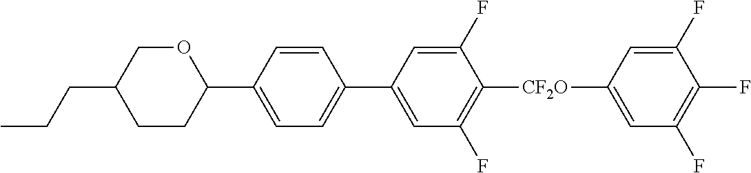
C1CC(C2=CC=C(C3=CC(F)=C([CF2O]C4=CC(F)=C(F)C(F)=C4)C(F)=C3)C=C2)OCC1CCC
